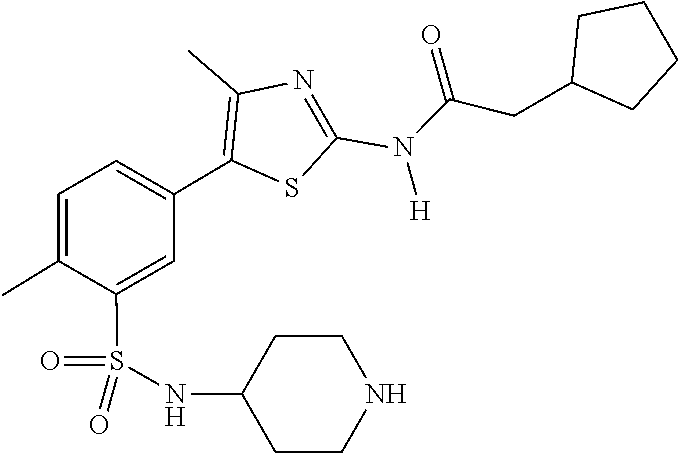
C(N(C1=NC(C)=C(C2=CC=C(C)C(S(=O)(NC3CCNCC3)=O)=C2)S1)[H])(=O)CC1CCCC1
